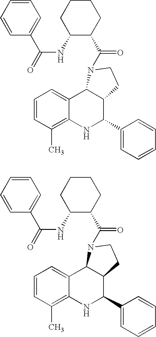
C1=CC(C)=C2C(=C1)C1C(C(C3=CC=CC=C3)N2)CCN1C(=O)C1C(NC(=O)C2=CC=CC=C2)CCCC1.C1=CC(C)=C2C(=C1)C1C(C(C3=CC=CC=C3)N2)CCN1C(=O)C1C(NC(=O)C2=CC=CC=C2)CCCC1
